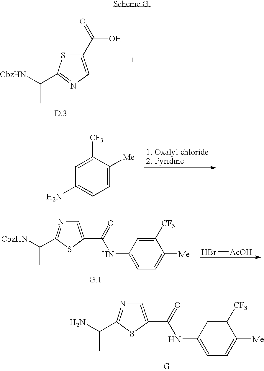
C1(C(=O)O)=CN=C(C([CbzHN])C)S1.C1=C([Me])C([CF3])=CC(N)=C1.C1=C(C(=O)NC2=CC=C([Me])C([CF3])=C2)SC(C(N)C)=N1.[G].Br[AcOH].C1=C(C(=O)NC2=CC=C([Me])C([CF3])=C2)SC(C([CbzHN])C)=N1
